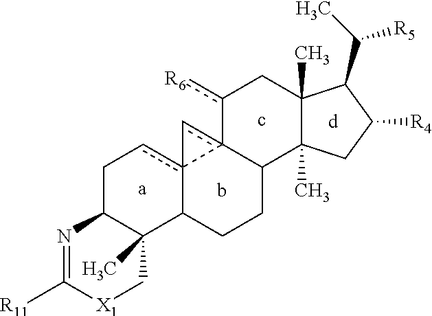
C1C2C(C)(C3c4(c1)-c1(c-4)C(CC3)C3(C)C(C)(Cc-1[R6])C(C([R5])C)C([R4])C3)C[X1]C([R11])=N2.c.[d].[a].b
